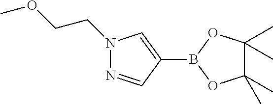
N1(CCOC)N=CC(B2OC(C)(C)C(C)(C)O2)=C1
